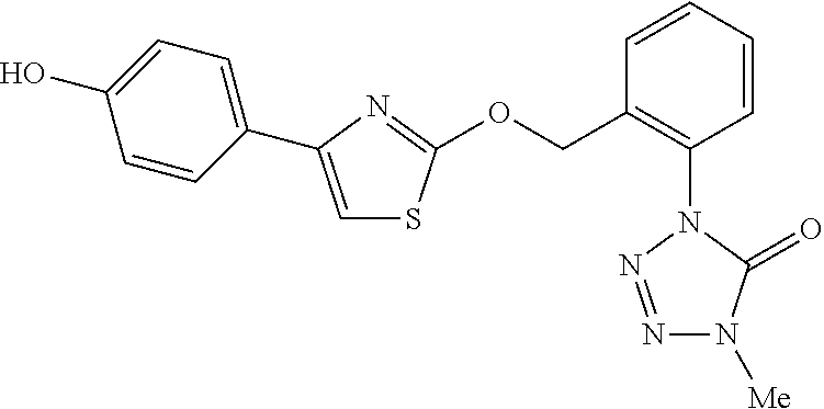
C1=CC(C2=CSC(OCC3=C(N4N=NN([Me])C4=O)C=CC=C3)=N2)=CC=C1O
